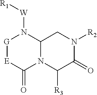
C1(=O)N2C(N([W][R1])[G][E]1)CN([R2])C(=O)C2[R3]
